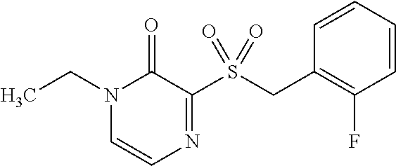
N1(CC)C=CN=C(S(CC2=C(F)C=CC=C2)(=O)=O)C1=O
